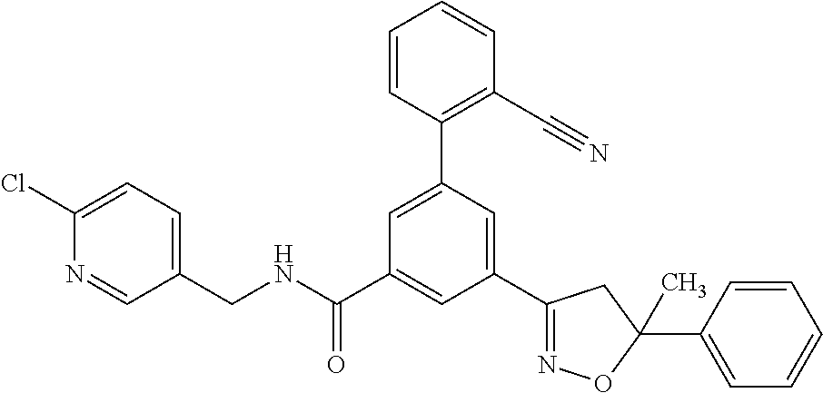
C1(CNC(C2=CC(C3=NOC(C4=CC=CC=C4)(C)C3)=CC(C3=C(C#N)C=CC=C3)=C2)=O)=CC=C(Cl)N=C1
